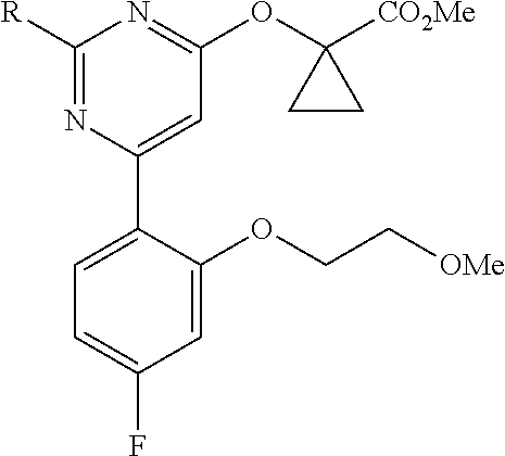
C1([R])=NC(C2=CC=C(F)C=C2OCC[OMe])=CC(OC2([CO2Me])CC2)=N1
